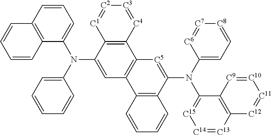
C1=CC2=C(C(N(C3=CC=CC=C3)C3=CC4=C(C5=C3[C1]=[C2][C3]=[C4]5)[C5]=C(N(C3=CC=[C8][C7]=[C6]3)C3=[C15][C14]=[C13]C5=C3[C9]=[C10][C11]=[C12]5)C3=C4C=CC=C3)=C1)C=CC=C2
